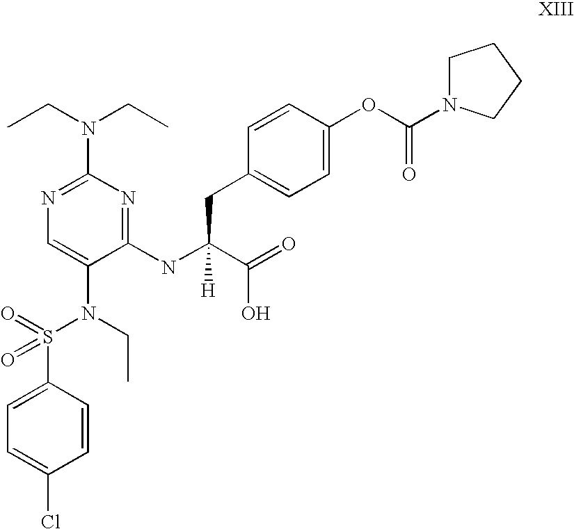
N1=C(N(CC)CC)N=C(NC(C(=O)O)([H])CC2=CC=C(OC(=O)N3CCCC3)C=C2)C(N(CC)S(C2=CC=C(Cl)C=C2)(=O)=O)=C1
